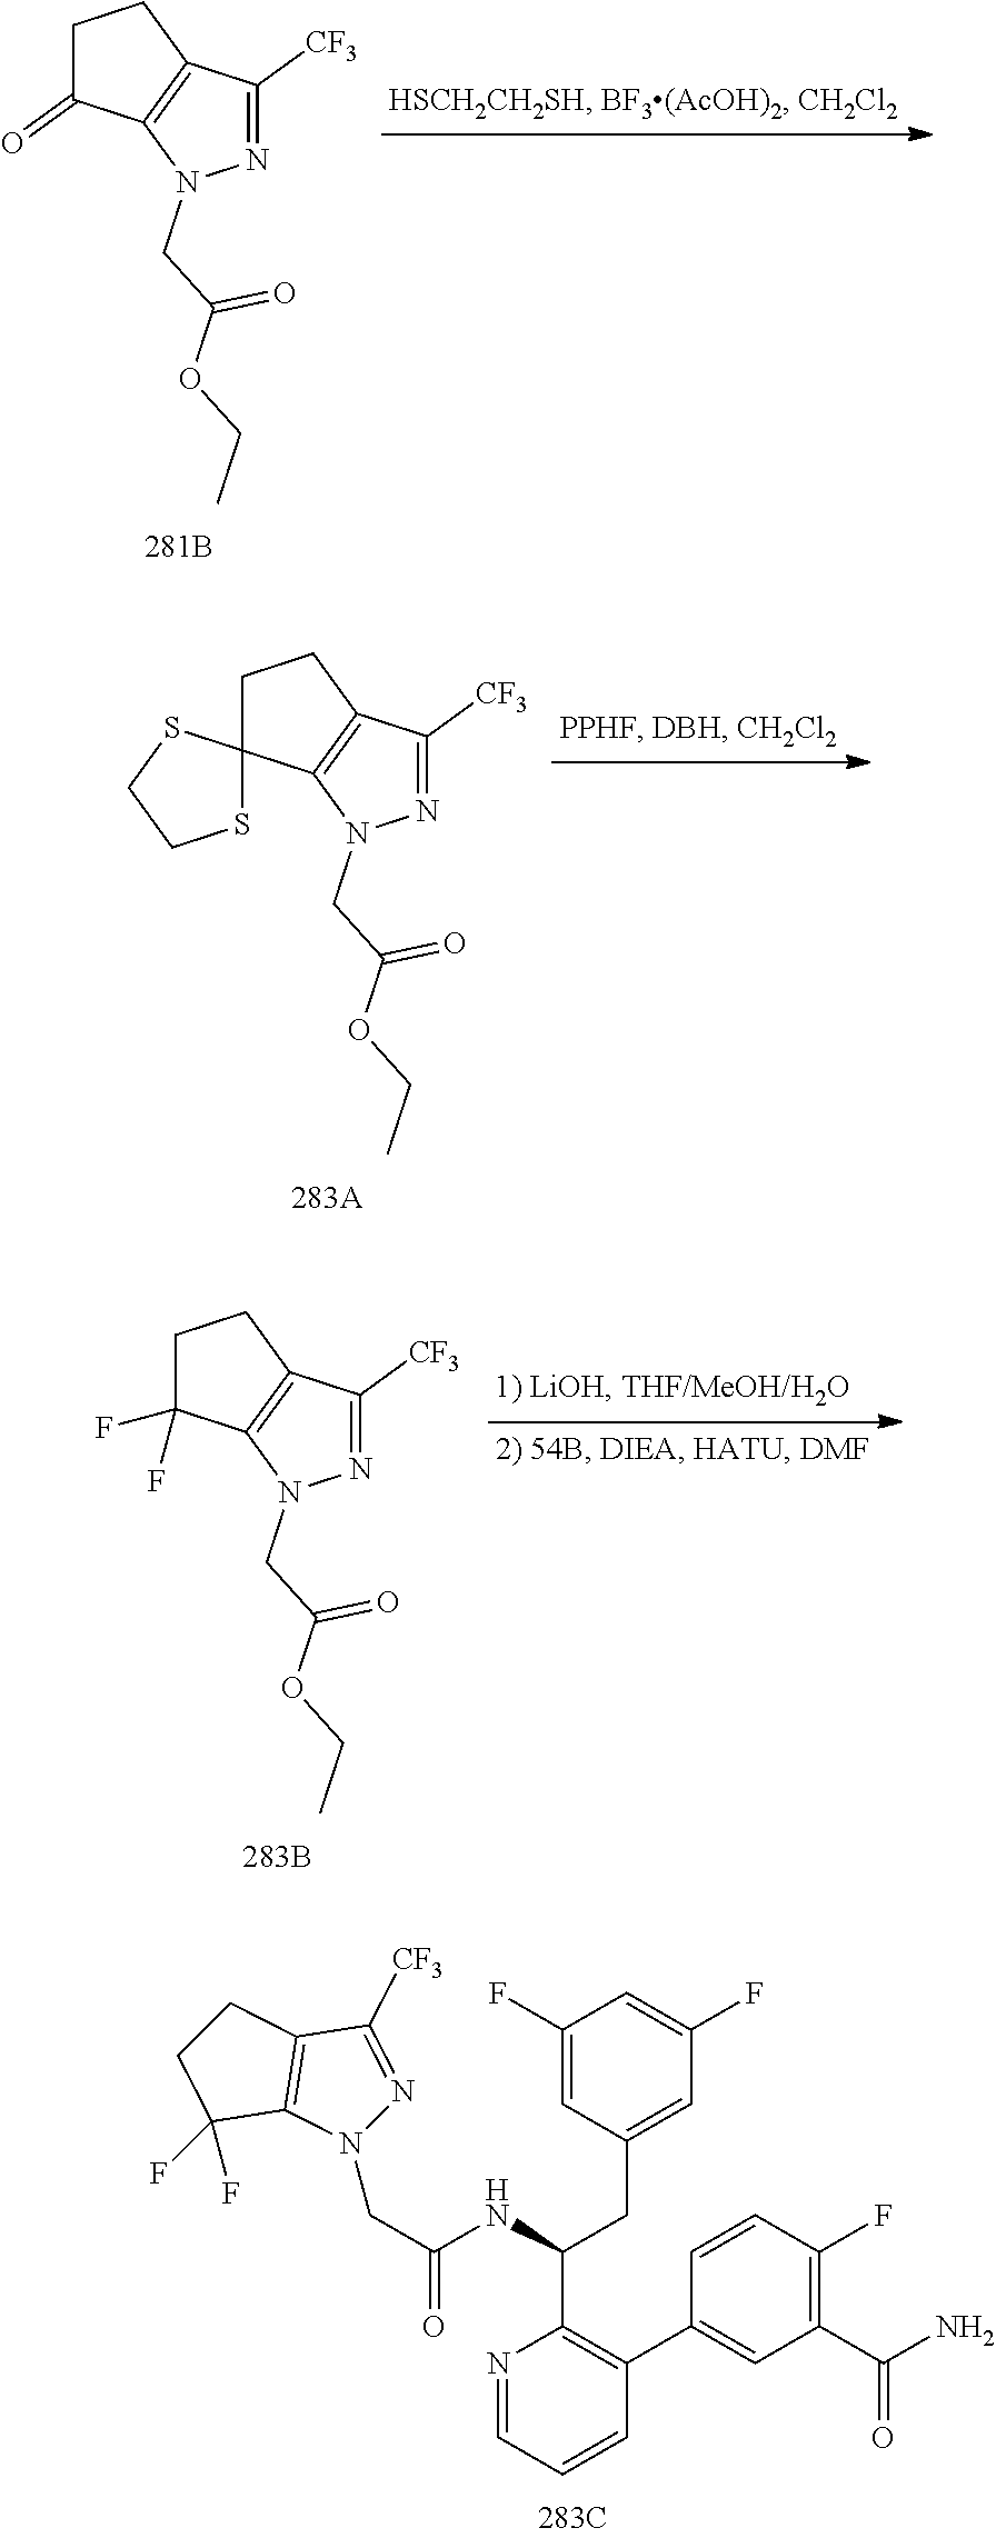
C(C(NC(CC1=CC(F)=CC(F)=C1)C1=C(C2=CC(C(=O)N)=C(F)C=C2)C=CC=N1)=O)N1N=C([CF3])C2=C1C(F)(F)CC2.N1=C([CF3])C2=C(N1CC(OCC)=O)C(=O)CC2.N1=C([CF3])C2=C(N1CC(OCC)=O)C1(CC2)SCCS1.N1=C([CF3])C2=C(N1CC(OCC)=O)C(F)(F)CC2
